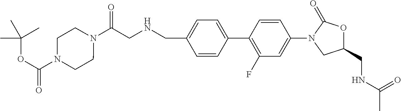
C1(CNC(=O)C)OC(=O)N(C2=CC(F)=C(C3=CC=C(CNCC(N4CCN(C(OC(C)(C)C)=O)CC4)=O)C=C3)C=C2)C1
